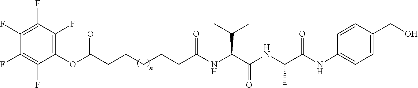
C1(F)=C(F)C(F)=C(OC(CCCCCC(NC(C(NC(C(NC2=CC=C(CO)C=C2)=O)C)=O)C(C)C)=O)=O)C(F)=C1F
